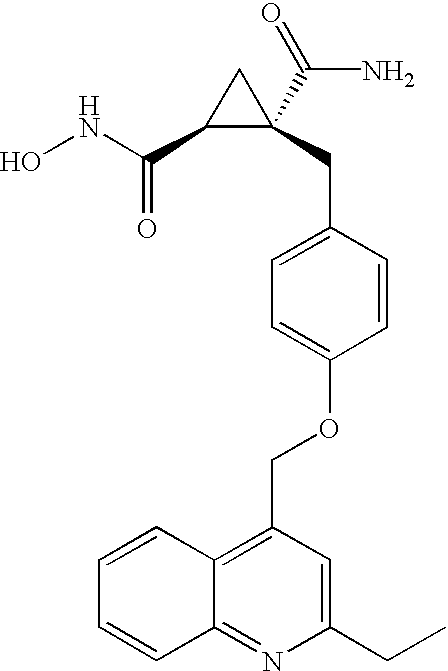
ONC(C1C(CC2=CC=C(OCC3=C4C(=NC(CC)=C3)C=CC=C4)C=C2)(C(=O)N)C1)=O
